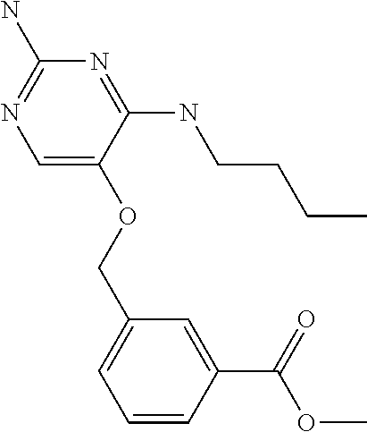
C1=C(OCC2=CC=CC(C(OC)=O)=C2)C(NCCCC)=NC(N)=N1
